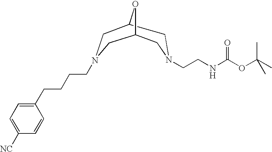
C1C2OC(CN1CCNC(OC(C)(C)C)=O)CN(CCCCC1=CC=C([NC])C=C1)C2
